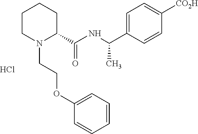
C1=C(OCCN2C(C(=O)NC(C)C3=CC=C([CO2H])C=C3)CCCC2)C=CC=C1.Cl
